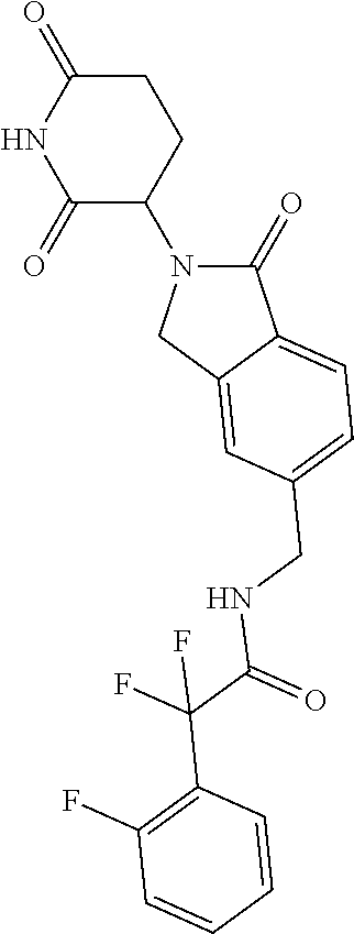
C1(=O)N(C2C(=O)NC(=O)CC2)CC2=CC(CNC(C(C3=C(F)C=CC=C3)(F)F)=O)=CC=C12
